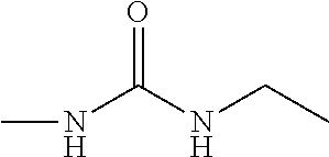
N(C(NCC)=O)C
